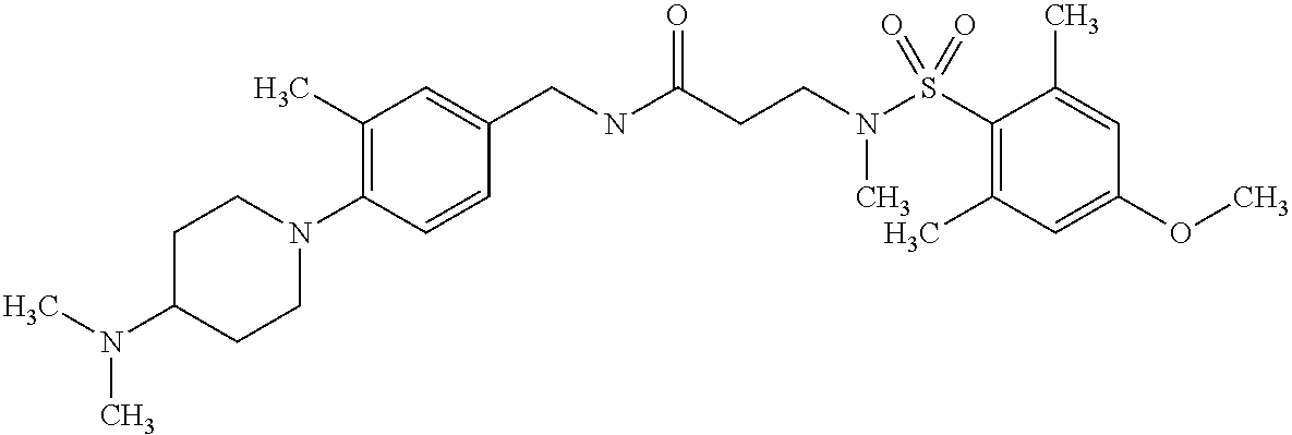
C1(CNC(CCN(S(C2=C(C)C=C(OC)C=C2C)(=O)=O)C)=O)=CC(C)=C(N2CCC(N(C)C)CC2)C=C1
